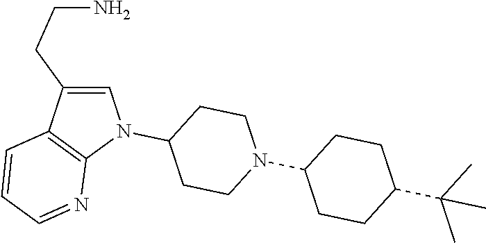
C1(N2C=C(CCN)C3=C2N=CC=C3)CCN(C2CCC(C(C)(C)C)CC2)CC1
